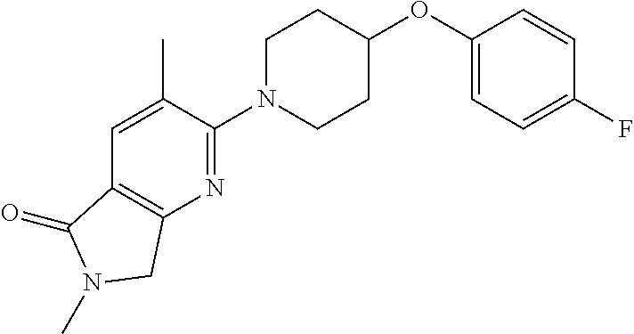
C1(OC2CCN(C3=NC4=C(C=C3C)C(=O)N(C)C4)CC2)=CC=C(F)C=C1
